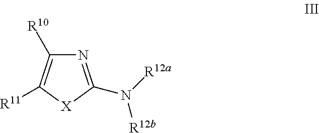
N1=C(N([R12b])[R12a])[X]C([R11])=C1[R10]
